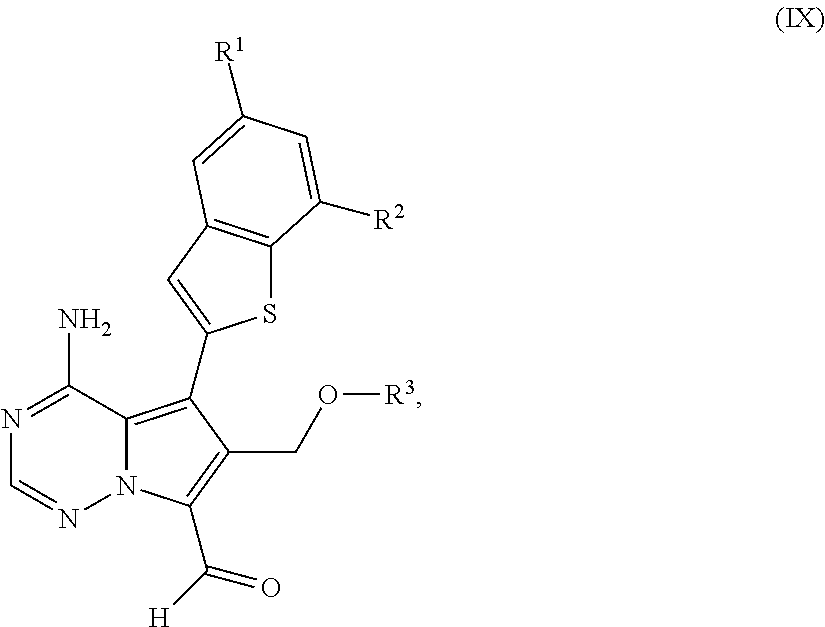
C1(N)=NC=NN2C1=C(C1=CC3=C(S1)C([R2])=CC([R1])=C3)C(CO[R3])=C2C(=O)[H]
